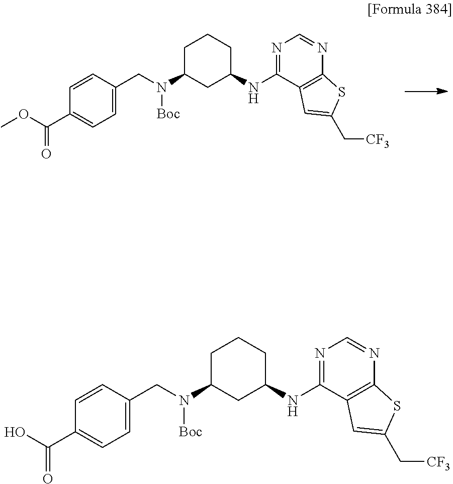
C1=C(CN(C2CC(NC3=NC=NC4=C3C=C(C[CF3])S4)CCC2)[Boc])C=CC(C(OC)=O)=C1.C1=C(CN(C2CC(NC3=NC=NC4=C3C=C(C[CF3])S4)CCC2)[Boc])C=CC(C(O)=O)=C1
